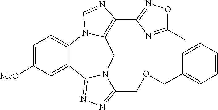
C1=C([MeO])C=C2C(=C1)N1C(=C(C3=NOC(C)=N3)N=C1)CN1C2=NN=C1COCC1=CC=CC=C1
